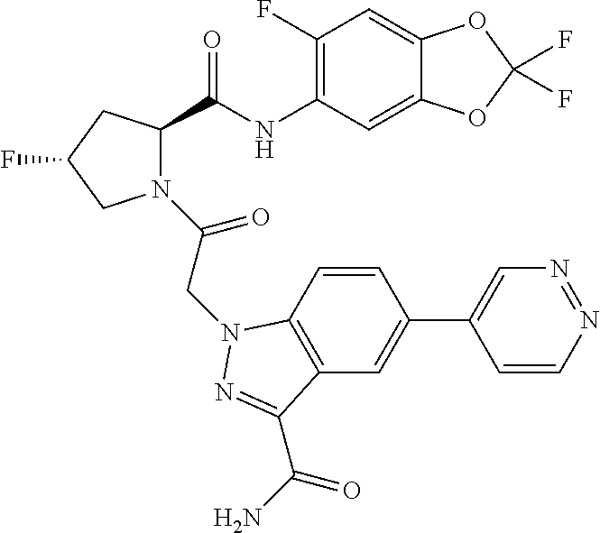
C1=C(C2=CC3=C(C=C2)N(CC(N2C(C(NC4=C(F)C=C5C(=C4)OC(F)(F)O5)=O)CC(F)C2)=O)N=C3C(N)=O)C=CN=N1
